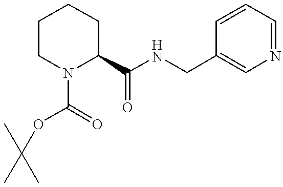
C1=CC=NC=C1CNC(C1CCCCN1C(=O)OC(C)(C)C)=O
